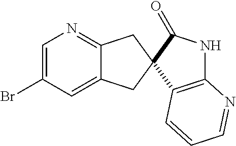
C1=C(Br)C=C2C(=N1)CC1(C2)C(=O)NC2=C1C=CC=N2
